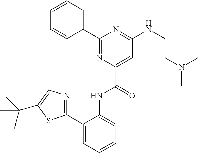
C1=CC=CC(C2=NC(C(=O)NC3=CC=CC=C3C3=NC=C(C(C)(C)C)S3)=CC(NCCN(C)C)=N2)=C1
